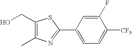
C1(CO)=C(C)N=C(C2=CC=C([CF3])C(F)=C2)S1
